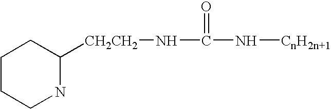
C1CCNC([CH2CH2]NC(N[CnH2n+1])=O)C1
